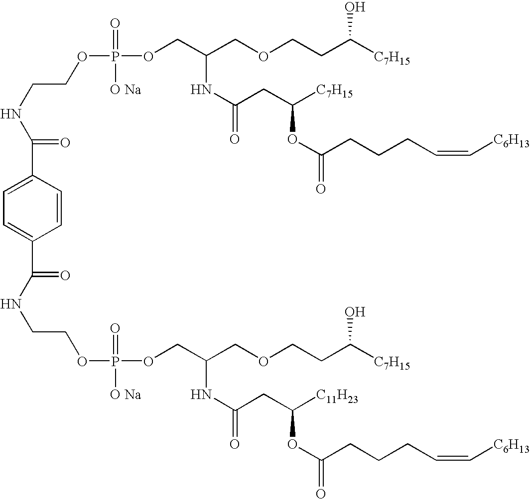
C(NC(=O)C1=CC=C(C(NCCOP([O Na])(=O)OCC(COCCC([C7H15])O)NC(=O)CC([C11H23])OC(CCCC=C[C6H13])=O)=O)C=C1)COP(=O)([O Na])OCC(COCCC([C7H15])O)NC(CC([C7H15])OC(CCCC=C[C6H13])=O)=O
